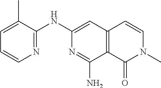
C12=C(C=C(NC3=NC=CC=C3C)N=C1N)C=CN(C)C2=O
